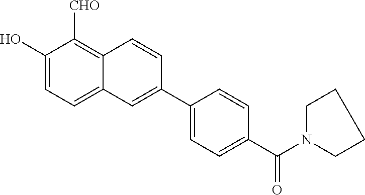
C12=C([CHO])C(O)=CC=C1C=C(C1=CC=C(C(N3CCCC3)=O)C=C1)C=C2
